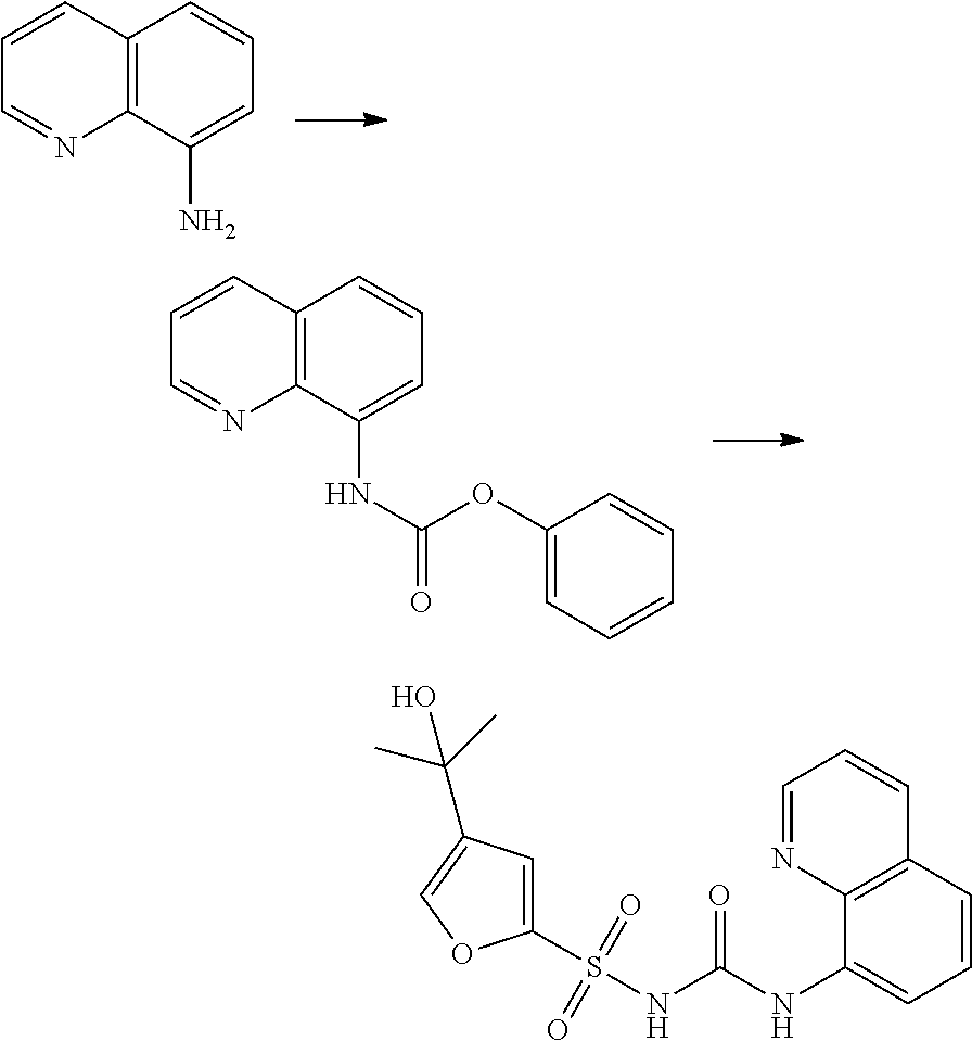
C12=C(C(N)=CC=C1)N=CC=C2.C12=C(C(NC(OC3=CC=CC=C3)=O)=CC=C1)N=CC=C2.C12=C(C(NC(NS(=O)(=O)C3=CC(C(C)(C)O)=CO3)=O)=CC=C1)N=CC=C2
